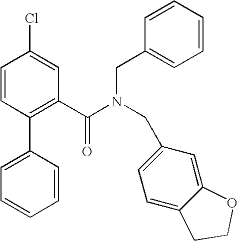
C1(C2=CC=CC=C2)=C(C(N(CC2=CC=CC=C2)CC2=CC=C3C(=C2)OCC3)=O)C=C(Cl)C=C1
